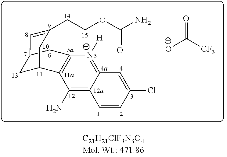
C1=CC(Cl)=CC2=[N+]([H])C3=C(C(N)=C12)C1CC(C=C(CCOC(N)=O)C1)C3.[O-]C([CF3])=O
